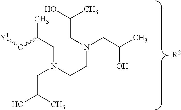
[R2].[Y1]OC(CN(CCN(CC(C)O)CC(O)C)CC(C)O)C
